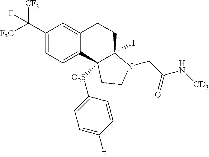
C1(C([F3C])([CF3])F)=CC=C2C(=C1)CCC1([H])C2([O2S]C2=CC=C(F)C=C2)CCN1CC(=O)N[CD3]
